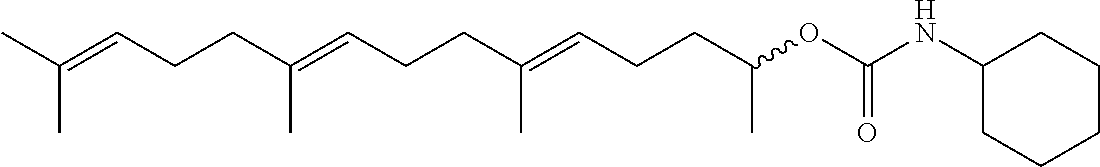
CC(=CCCC(=CCCC(=CCCC(OC(NC1CCCCC1)=O)C)C)C)C
